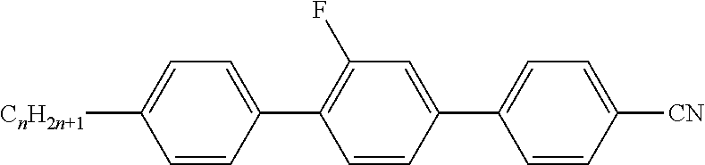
C1([CnH2n+1])=CC=C(C2=C(F)C=C(C3=CC=C([CN])C=C3)C=C2)C=C1
